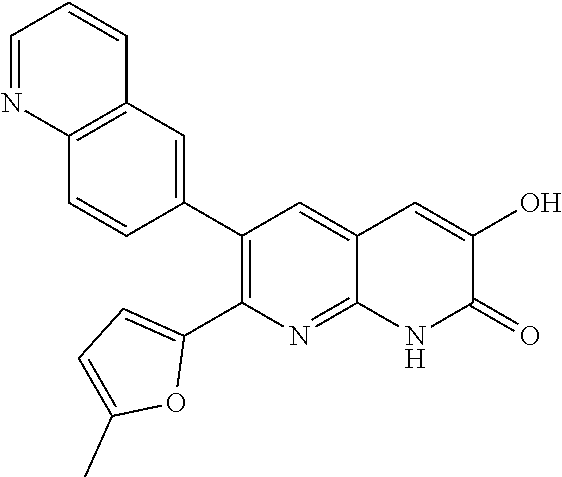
C12=C(C=C(C3=C(C4=CC=C(C)O4)N=C4C(=C3)C=C(O)C(=O)N4)C=C1)C=CC=N2
